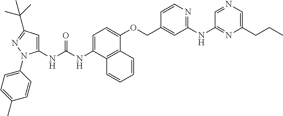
C1=C(NC(NC2=CC(C(C)(C)C)=NN2C2=CC=C(C)C=C2)=O)C2=C(C(OCC3=CC(NC4=NC(CCC)=CN=C4)=NC=C3)=C1)C=CC=C2
